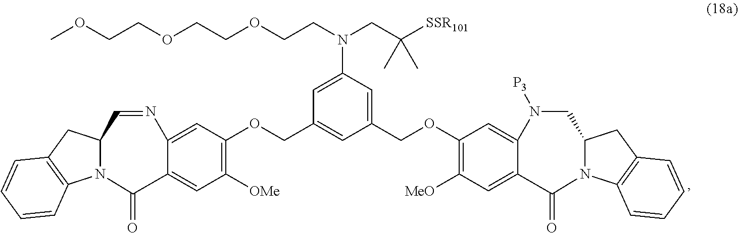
C1(OCC2=CC(COC3=C([MeO])C=C4C(=C3)N([P3])CC3N(C5=C(C3)C=CC=C5)C4=O)=CC(N(CCOCCOCCOC)CC([SSR101])(C)C)=C2)=C([OMe])C=C2C(=C1)N=CC1N(C3=C(C1)C=CC=C3)C2=O
